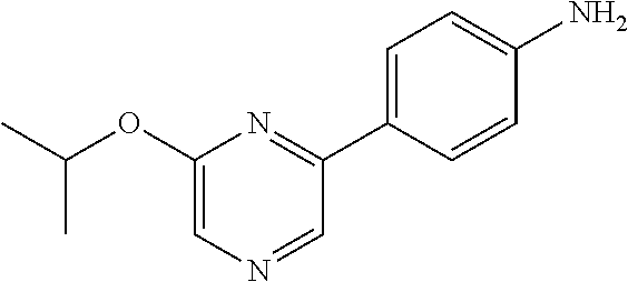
NC1=CC=C(C2=NC(OC(C)C)=CN=C2)C=C1
